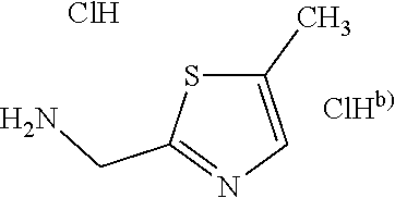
N1=C(CN)SC(C)=C1.Cl.[ClHb)]
